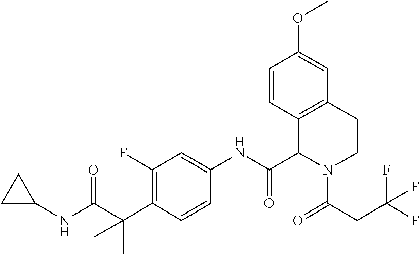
C1(F)=C(C(C)(C(=O)NC2CC2)C)C=CC(NC(C2C3=C(CCN2C(CC(F)(F)F)=O)C=C(OC)C=C3)=O)=C1
